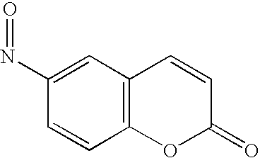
C12=C(C=C(N=O)C=C1)C=CC(=O)O2
